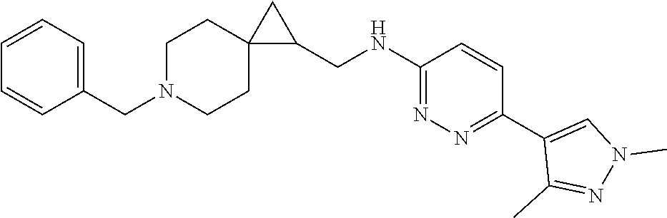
C1N(CC2=CC=CC=C2)CCC2(C1)C(CNC1=NN=C(C3=CN(C)N=C3C)C=C1)C2
